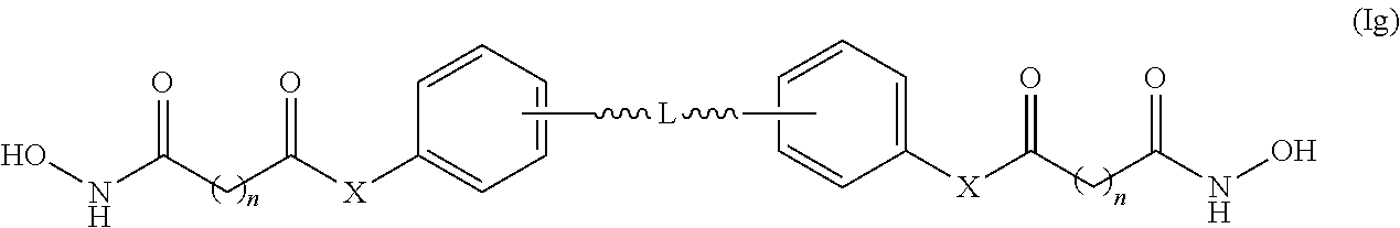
C1=CC=CC=C1[X]C(CC(NO)=O)=O.[X](C(CC(=O)NO)=O)C1=CC=CC=C1.CC[L]CC
